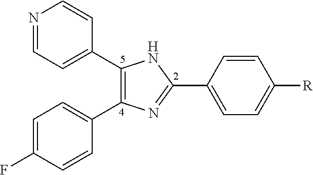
N1=CC=C(C2=C(C3=CC=C(F)C=C3)N=C(C3=CC=C([R])C=C3)N2)C=C1
